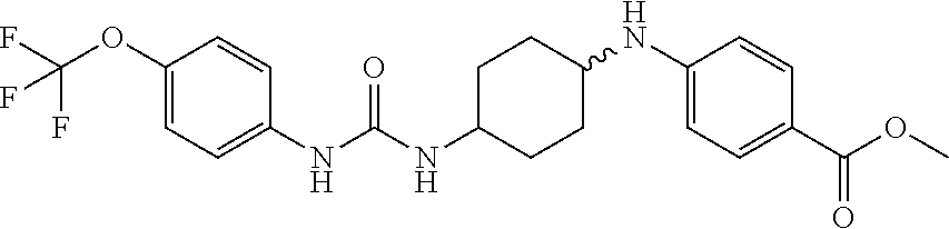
C1(OC(F)(F)F)=CC=C(NC(NC2CCC(NC3=CC=C(C(OC)=O)C=C3)CC2)=O)C=C1
